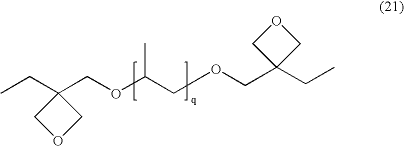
C1(CC)(COC(COCC2(CC)COC2)C)COC1
